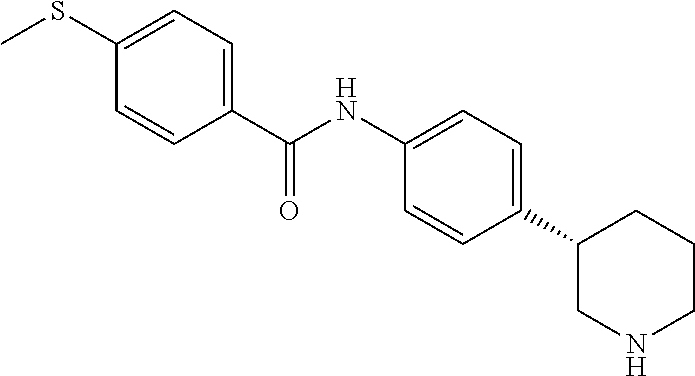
C1(C(NC2=CC=C(C3CNCCC3)C=C2)=O)=CC=C(SC)C=C1
